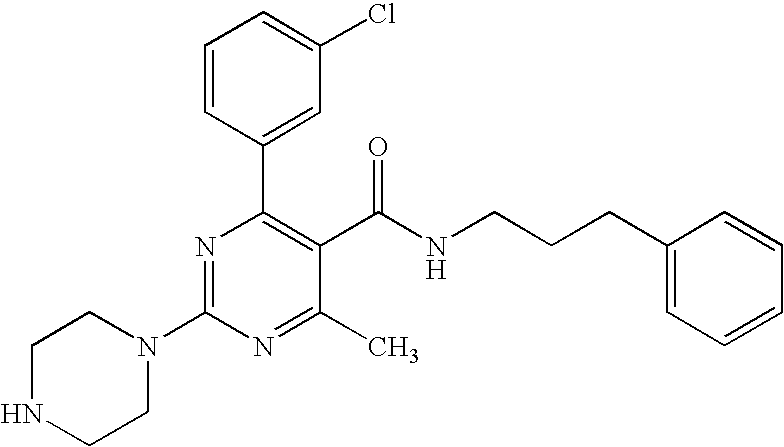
C1(N2CCNCC2)=NC(C2=CC(Cl)=CC=C2)=C(C(NCCCC2=CC=CC=C2)=O)C(C)=N1
